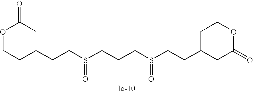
O1CCC(CCS(=O)CCCS(=O)CCC2CC(=O)OCC2)CC1=O
